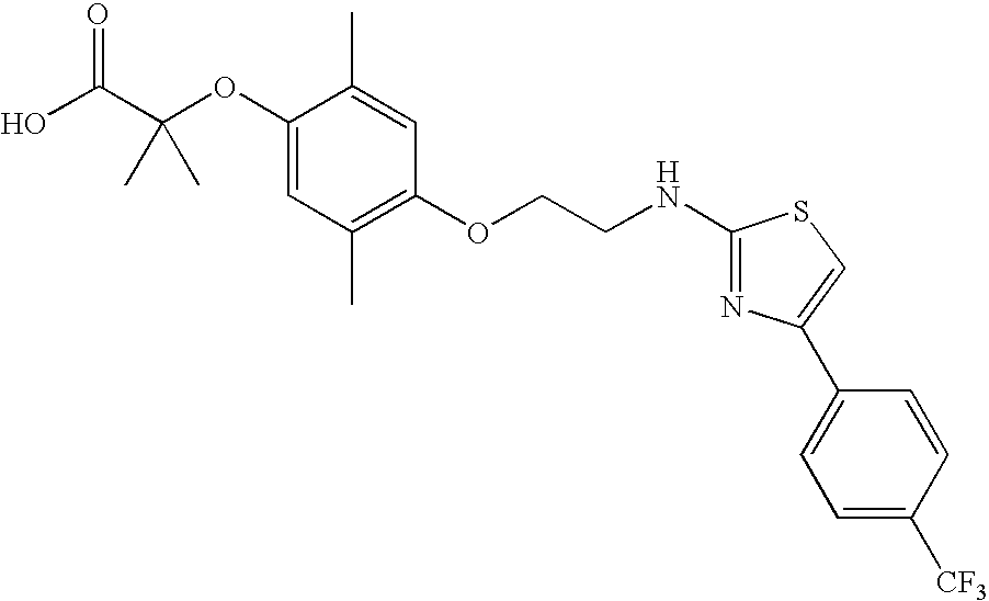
C1(OC(C(O)=O)(C)C)=CC(C)=C(OCCNC2=NC(C3=CC=C([CF3])C=C3)=CS2)C=C1C
